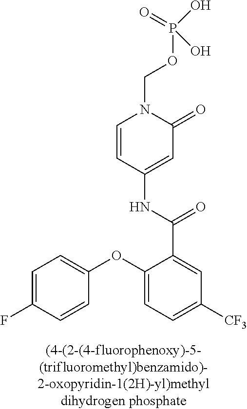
P(OCN1C=CC(NC(C2=CC([CF3])=CC=C2OC2=CC=C(F)C=C2)=O)=CC1=O)(O)(O)=O
